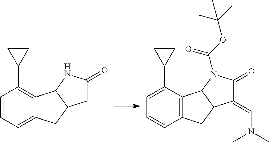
C1=CC=C2C(=C1C1CC1)C1C(C2)CC(=O)N1.C1=C(C2CC2)C2=C(C=C1)CC1C2N(C(OC(C)(C)C)=O)C(=O)C1=CN(C)C
